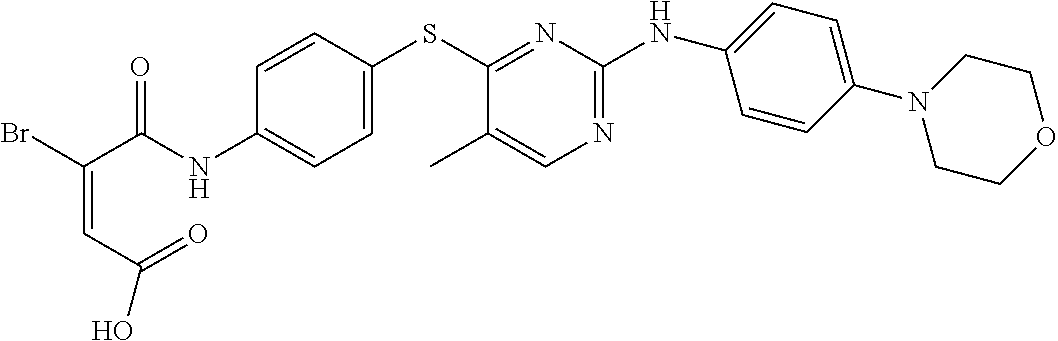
C1(NC(C(Br)=CC(=O)O)=O)=CC=C(SC2=NC(NC3=CC=C(N4CCOCC4)C=C3)=NC=C2C)C=C1
